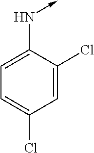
C1=C(Cl)C(N->C)=CC=C1Cl
